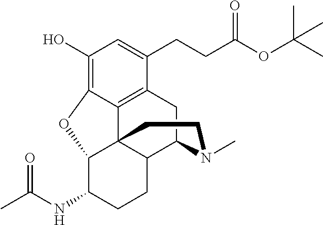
C1(O)=C2C3=C(C(CCC(OC(C)(C)C)=O)=C1)CC1C4C3(C(C(NC(C)=O)CC4)O2)CCN1C
